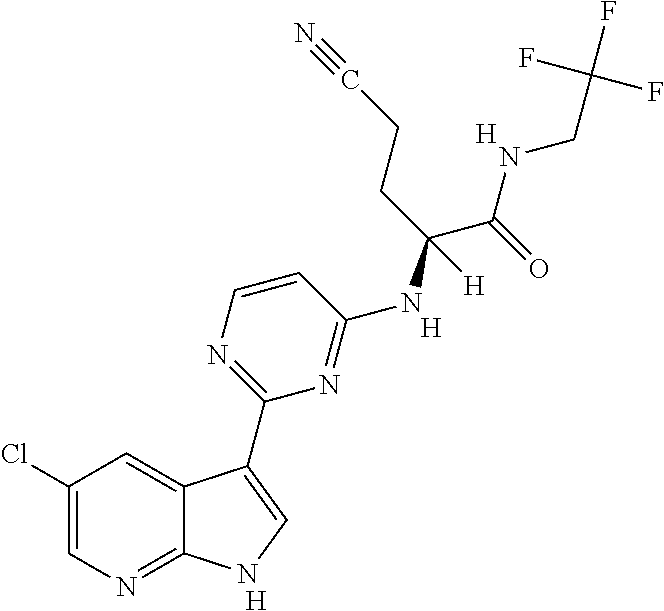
C1(Cl)=CN=C2C(=C1)C(C1=NC=CC(NC(C(=O)NCC(F)(F)F)(CCC#N)[H])=N1)=CN2.[H].[H].[H]
